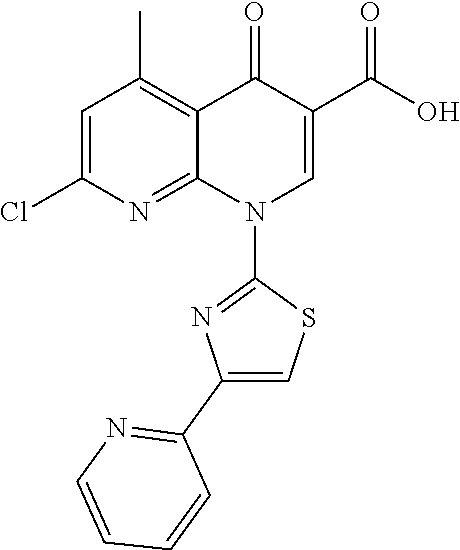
C12=C(C)C=C(Cl)N=C1N(C1=NC(C3=NC=CC=C3)=CS1)C=C(C(=O)O)C2=O
